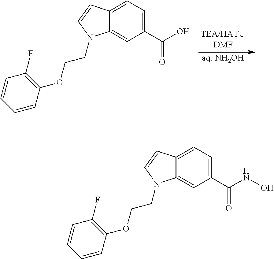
[aq. NH2OH].C12=CC=C(C(O)=O)C=C1N(CCOC1=C(F)C=CC=C1)C=C2.C12=CC=C(C(NO)=O)C=C1N(CCOC1=C(F)C=CC=C1)C=C2
